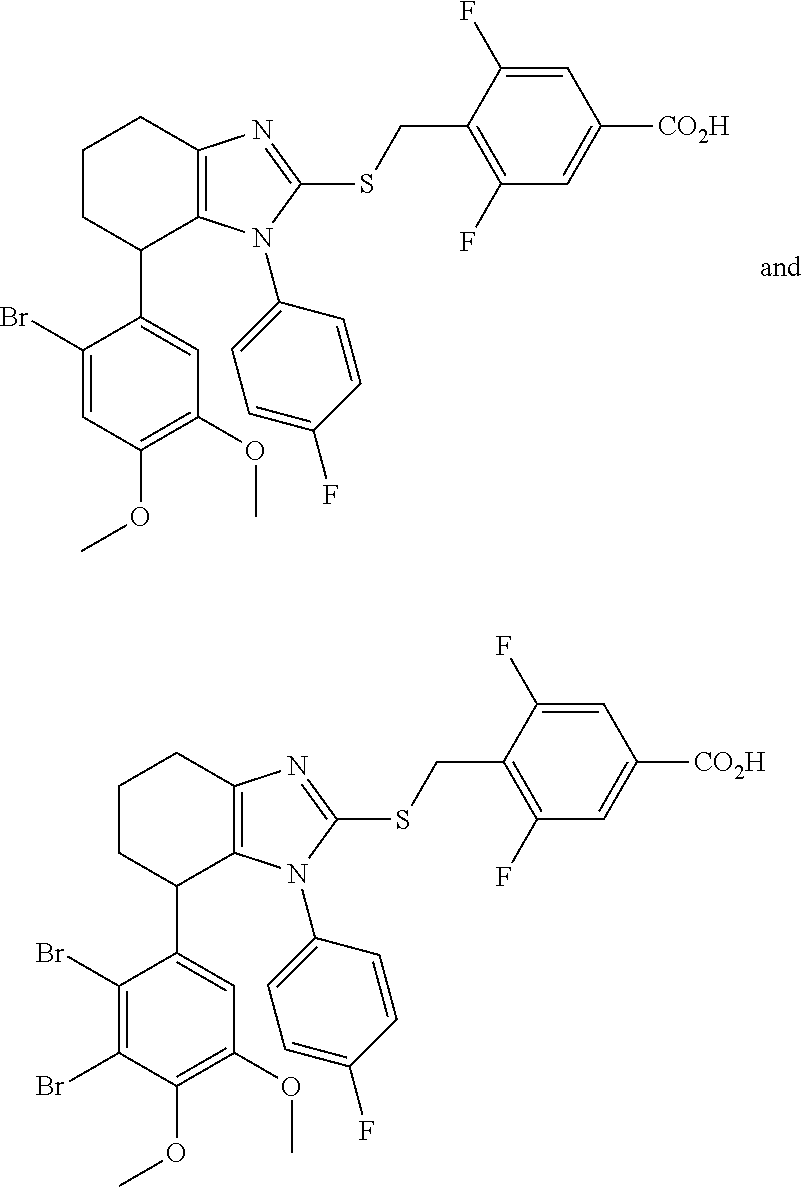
C1C(C2=CC(OC)=C(OC)C=C2Br)C2=C(N=C(SCC3=C(F)C=C([CO2H])C=C3F)N2C2=CC=C(F)C=C2)CC1.C1C(C2=CC(OC)=C(OC)C(Br)=C2Br)C2=C(N=C(SCC3=C(F)C=C([CO2H])C=C3F)N2C2=CC=C(F)C=C2)CC1
